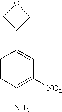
C1=CC(N)=C([NO2])C=C1C1COC1
